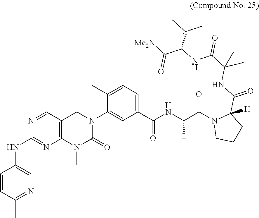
C1=CC(C)=NC=C1NC1=NC2=C(C=N1)CN(C1=CC(C(NC(C(N3CCCC3(C(NC(C(=O)NC(C([Me2N])=O)C(C)C)(C)C)=O)[H])=O)C)=O)=CC=C1C)C(=O)N2C
